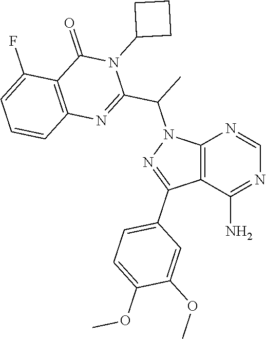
C12=C(C(N)=NC=N1)C(C1=CC=C(OC)C(OC)=C1)=NN2C(C1=NC2=C(C(=O)N1C1CCC1)C(F)=CC=C2)C
